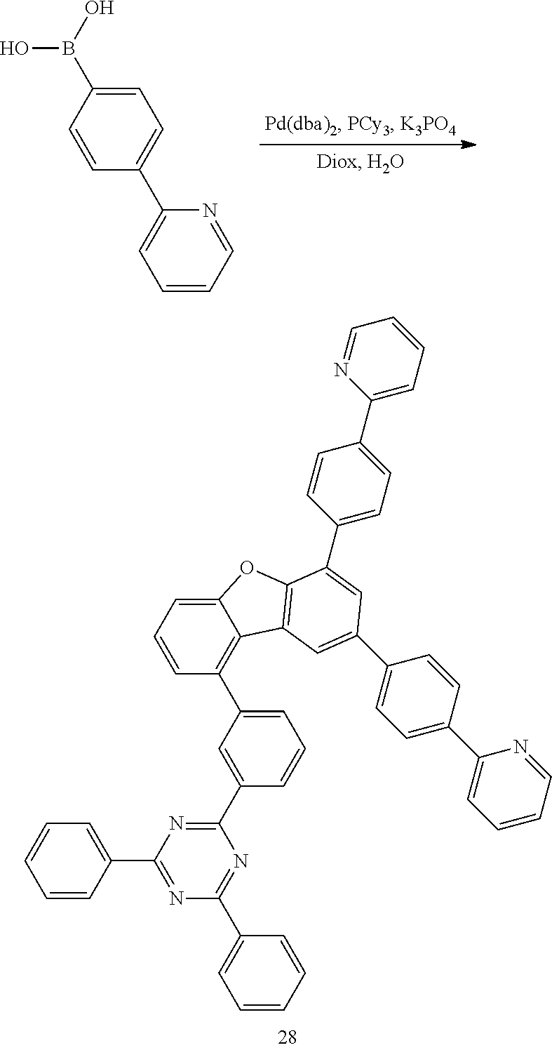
C1(C2=CC=C(B(O)O)C=C2)=CC=CC=N1.C1(C2=CC=C(C3=CC4=C(OC5=CC=CC(C6=CC=CC(C7=NC(C8=CC=CC=C8)=NC(C8=CC=CC=C8)=N7)=C6)=C54)C(C4=CC=C(C5=CC=CC=N5)C=C4)=C3)C=C2)=CC=CC=N1
